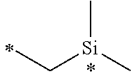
C[Si](CC)C
